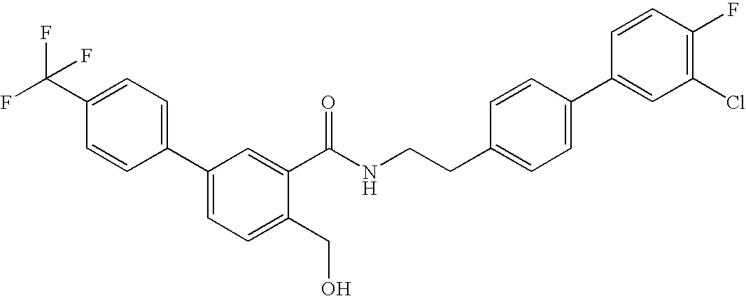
C1=C(C(F)(F)F)C=CC(C2=CC=C(CO)C(C(NCCC3=CC=C(C4=CC(Cl)=C(F)C=C4)C=C3)=O)=C2)=C1
